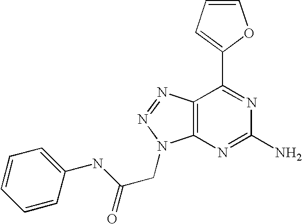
C1=CC=C(C2=NC(N)=NC3=C2N=NN3CC(NC2=CC=CC=C2)=O)O1
